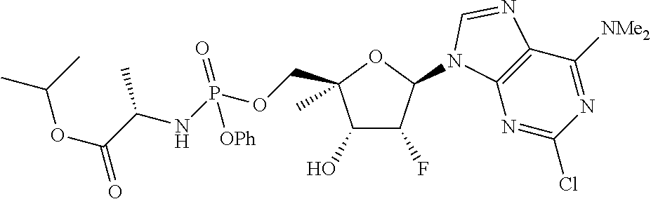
C1(O)C(F)C(N2C3=C(C([NMe2])=NC(Cl)=N3)N=C2)OC1(COP(NC(C)C(OC(C)C)=O)(=O)[OPh])C
